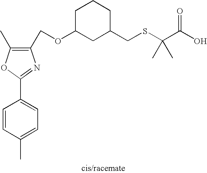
C1(COC2CC(CSC(C(O)=O)(C)C)CCC2)=C(C)OC(C2=CC=C(C)C=C2)=N1
